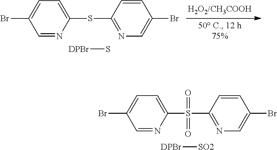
C1=C(S(C2=NC=C(Br)C=C2)(=O)=O)N=CC(Br)=C1.[DPBr][SO2].C1=C(SC2=NC=C(Br)C=C2)N=CC(Br)=C1.[DPBr]S
